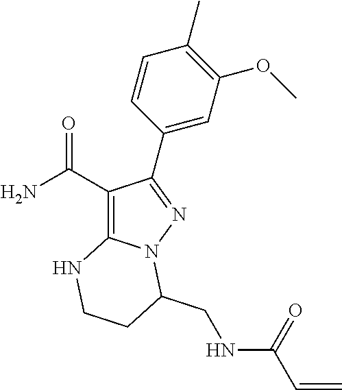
C1(C(N)=O)=C2N(N=C1C1=CC(OC)=C(C)C=C1)C(CNC(C=C)=O)CCN2
